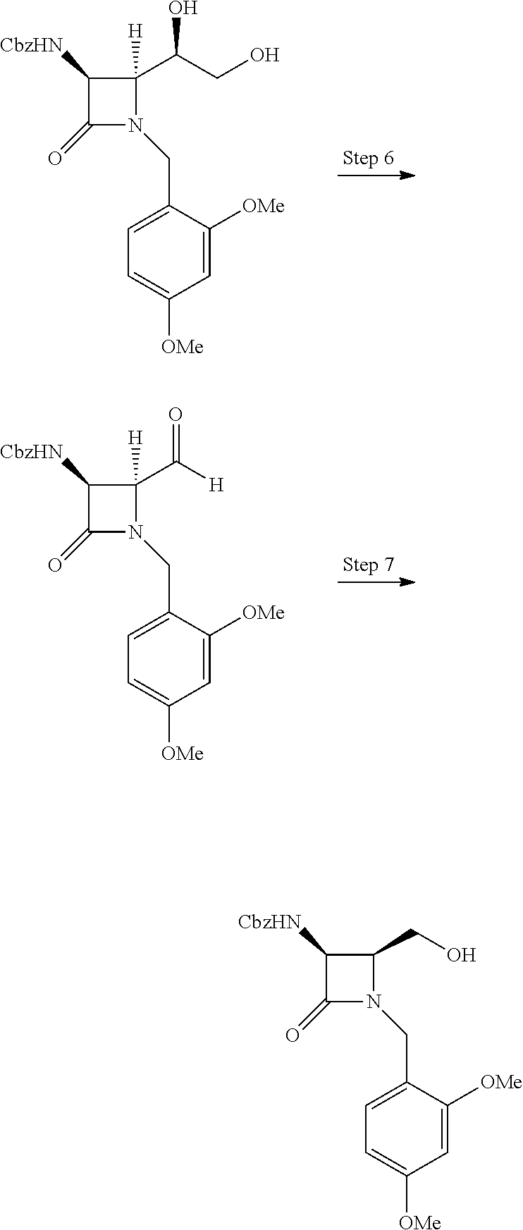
[CbzHN]C1C(=O)N(CC2=CC=C([OMe])C=C2[OMe])C1([H])C(CO)O.[CbzHN]C1C(=O)N(CC2=CC=C([OMe])C=C2[OMe])C1([H])C([H])=O.[CbzHN]C1C(=O)N(CC2=CC=C([OMe])C=C2[OMe])C1CO
